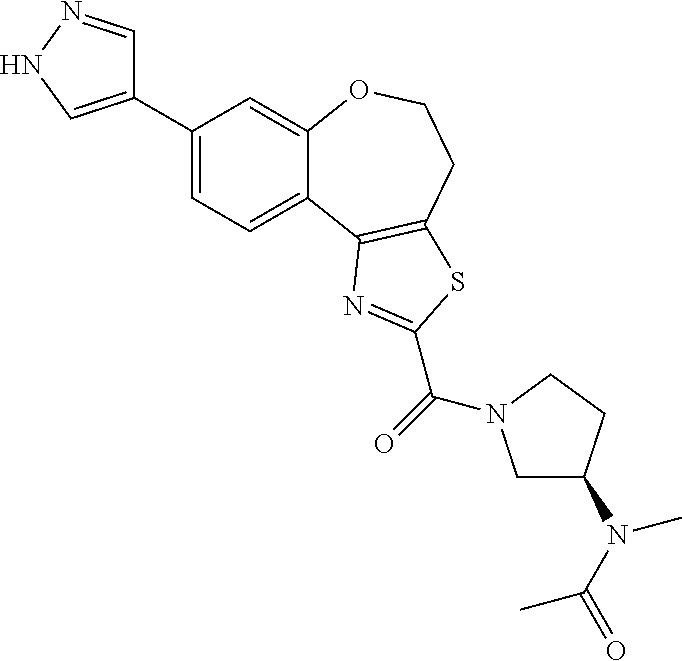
C1(C2=CNN=C2)=CC=C2C(=C1)OCCC1=C2N=C(C(=O)N2CC(N(C(=O)C)C)CC2)S1
